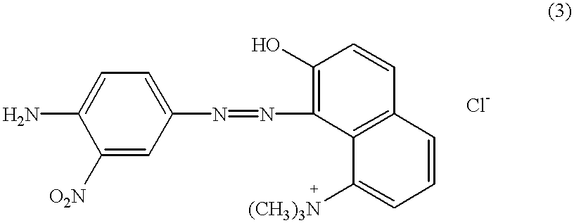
NC1=CC=C(N=NC2=C(O)C=CC3=C2C([(CH3)3N])=CC=C3)C=C1[O2N]
